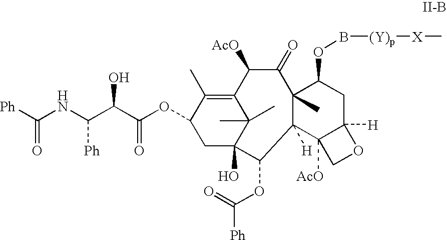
C1C2(O)C(C)(C)C(=C(C)C1OC(C(C(NC([Ph])=O)[Ph])O)=O)C([AcO])C(=O)C1(C)C([H])(C2OC(=O)[Ph])C2([AcO])C([H])(CC1OB[(Y)p][X]C)OC2
